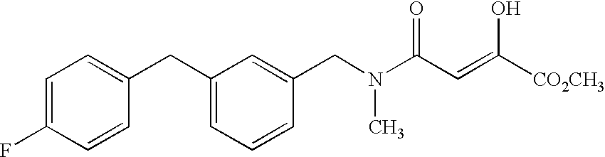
C1=C(F)C=CC(CC2=CC=CC(CN(C)C(C=C(O)[CO2CH3])=O)=C2)=C1
